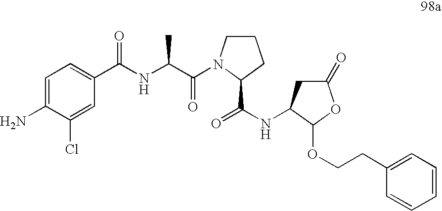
C1=C(N)C(Cl)=CC(C(NC(C(=O)N2CCCC2C(NC2CC(=O)OC2OCCC2=CC=CC=C2)=O)C)=O)=C1
